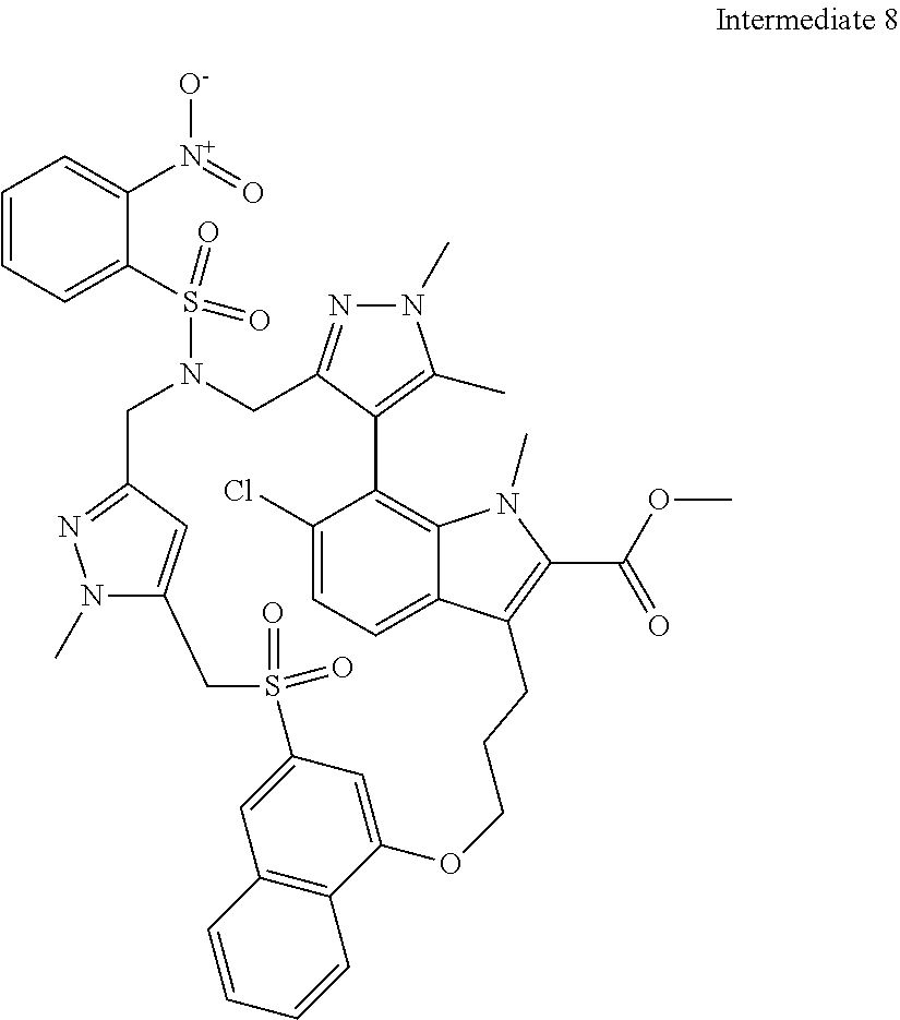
C1(Cl)=CC=C2C3=C1C1=C(C)N(C)N=C1CN(S(C1=CC=CC=C1[N+](=O)[O-])(=O)=O)CC1=NN(C)C(=C1)CS(=O)(=O)C1=CC4=C(C(=C1)OCCCC2=C(C(=O)OC)N3C)C=CC=C4
